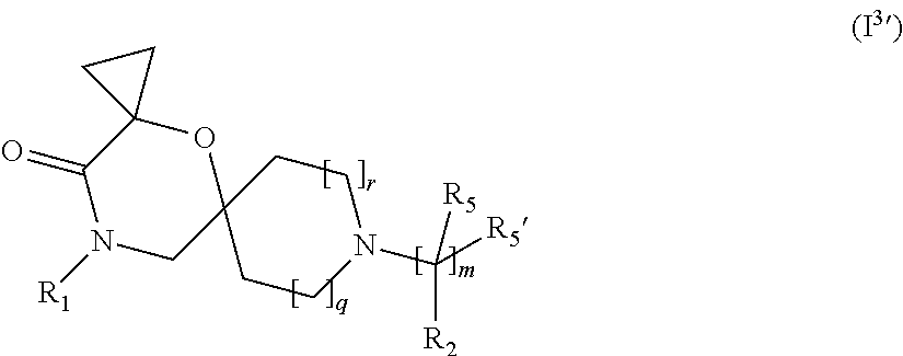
C1CN(C([R2])([R5])[R5])CCC12OC1(C(=O)N([R1])C2)CC1
